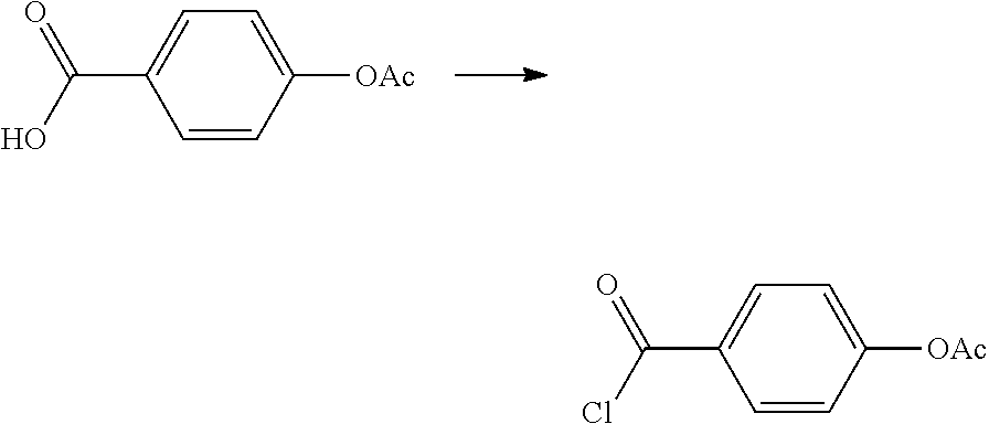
C1=CC([OAc])=CC=C1C(O)=O.C1=CC([OAc])=CC=C1C(Cl)=O
